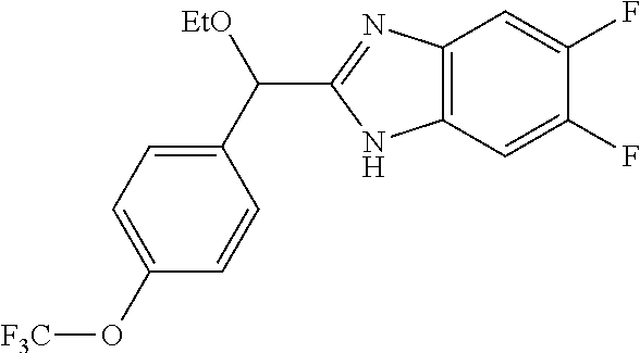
C12=C(C=C(F)C(F)=C1)NC(C(C1=CC=C(O[F3C])C=C1)[EtO])=N2
